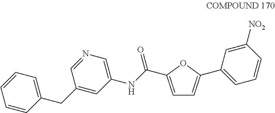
C1=C(C(NC2=CN=CC(CC3=CC=CC=C3)=C2)=O)OC(C2=CC=CC([NO2])=C2)=C1
